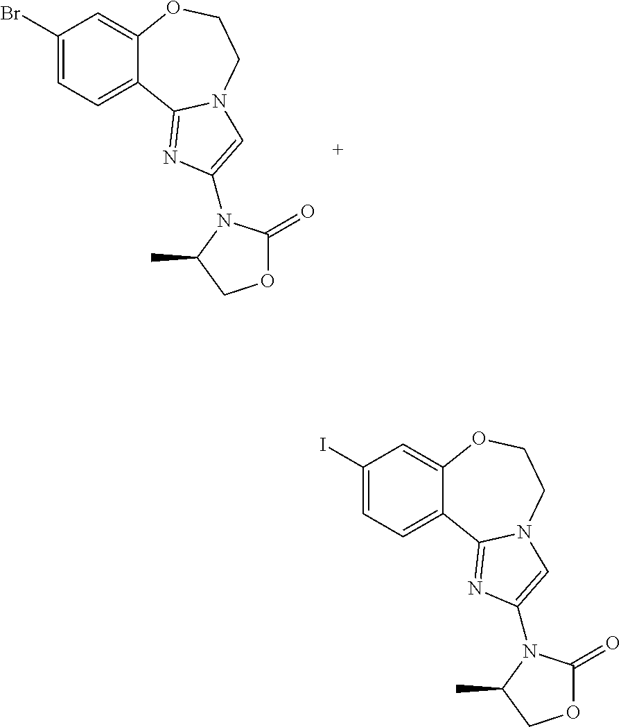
C1(Br)=CC=C2C(=C1)OCCN1C2=NC(N2C(=O)OCC2C)=C1.C1(I)=CC=C2C(=C1)OCCN1C2=NC(N2C(=O)OCC2C)=C1
